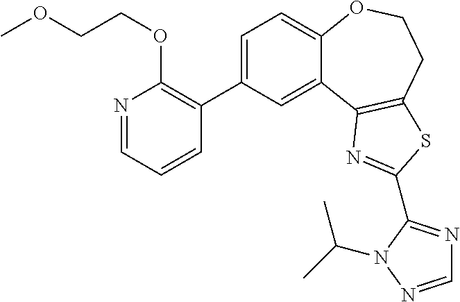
C1(C2=C(OCCOC)N=CC=C2)=CC=C2C(=C1)C1=C(CCO2)SC(C2=NC=NN2C(C)C)=N1
